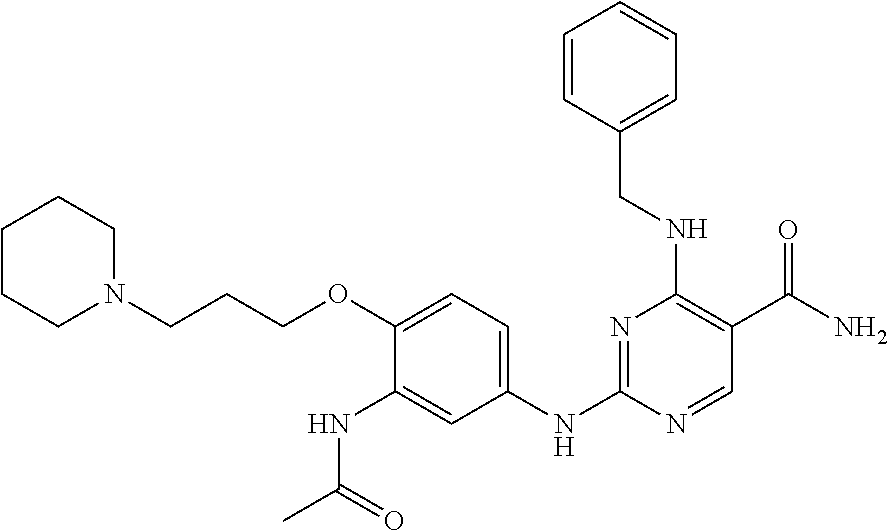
C1(NC(C)=O)=CC(NC2=NC(NCC3=CC=CC=C3)=C(C(N)=O)C=N2)=CC=C1OCCCN1CCCCC1
